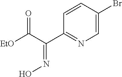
[EtO]C(C(C1=NC=C(Br)C=C1)=NO)=O
